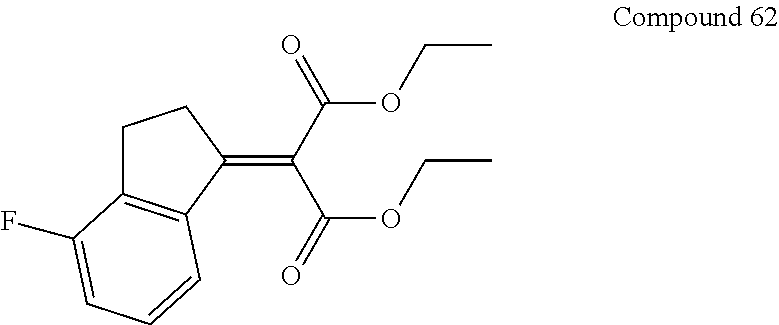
C1C2=C(C(=C(C(=O)OCC)C(=O)OCC)C1)C=CC=C2F
